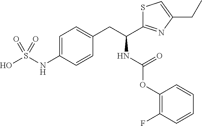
C1=C(NS(O)(=O)=O)C=CC(CC(C2=NC(CC)=CS2)NC(OC2=C(F)C=CC=C2)=O)=C1
